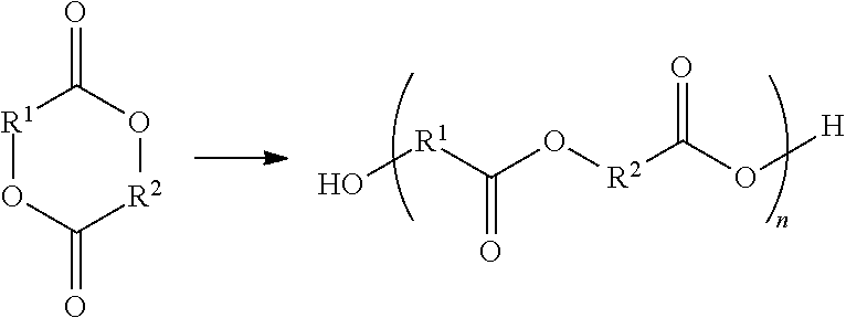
[R2](C(O[H])=O)OC([R1]O)=O.[R1]1OC(=O)[R2]OC1=O
